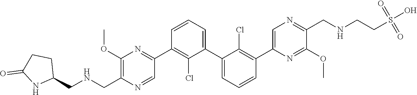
C1(OC)=C(CNCC2CCC(=O)N2)N=CC(C2=C(Cl)C(C3=CC=CC(C4=CN=C(CNCCS(O)(=O)=O)C(OC)=N4)=C3Cl)=CC=C2)=N1
